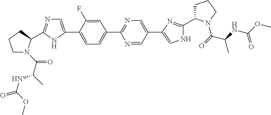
C1=C(F)C(C2=CN=C(C3N(C(C(C)NC(OC)=O)=O)CCC3)N2)=CC=C1C1=NC=C(C2=CNC(C3CCCN3C(C(NC(OC)=O)C)=O)=N2)C=N1
